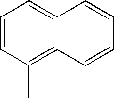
C1=CC(C)=C2C(=C1)C=CC=C2
